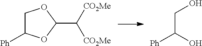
C1C([Ph])OC(C([CO2Me])[CO2Me])O1.C(C(O)[Ph])O
